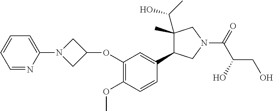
C1(OC2CN(C3=CC=CC=N3)C2)=C(OC)C=CC(C2C(C(C)O)(C)CN(C(=O)C(CO)O)C2)=C1
